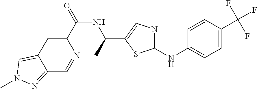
C1(C(=O)NC(C)C2=CN=C(NC3=CC=C(C(F)(F)F)C=C3)S2)=CC2=CN(C)N=C2C=N1
